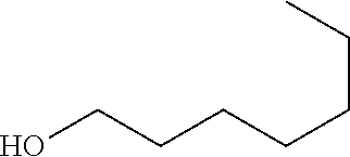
C(CCCCCC)O
